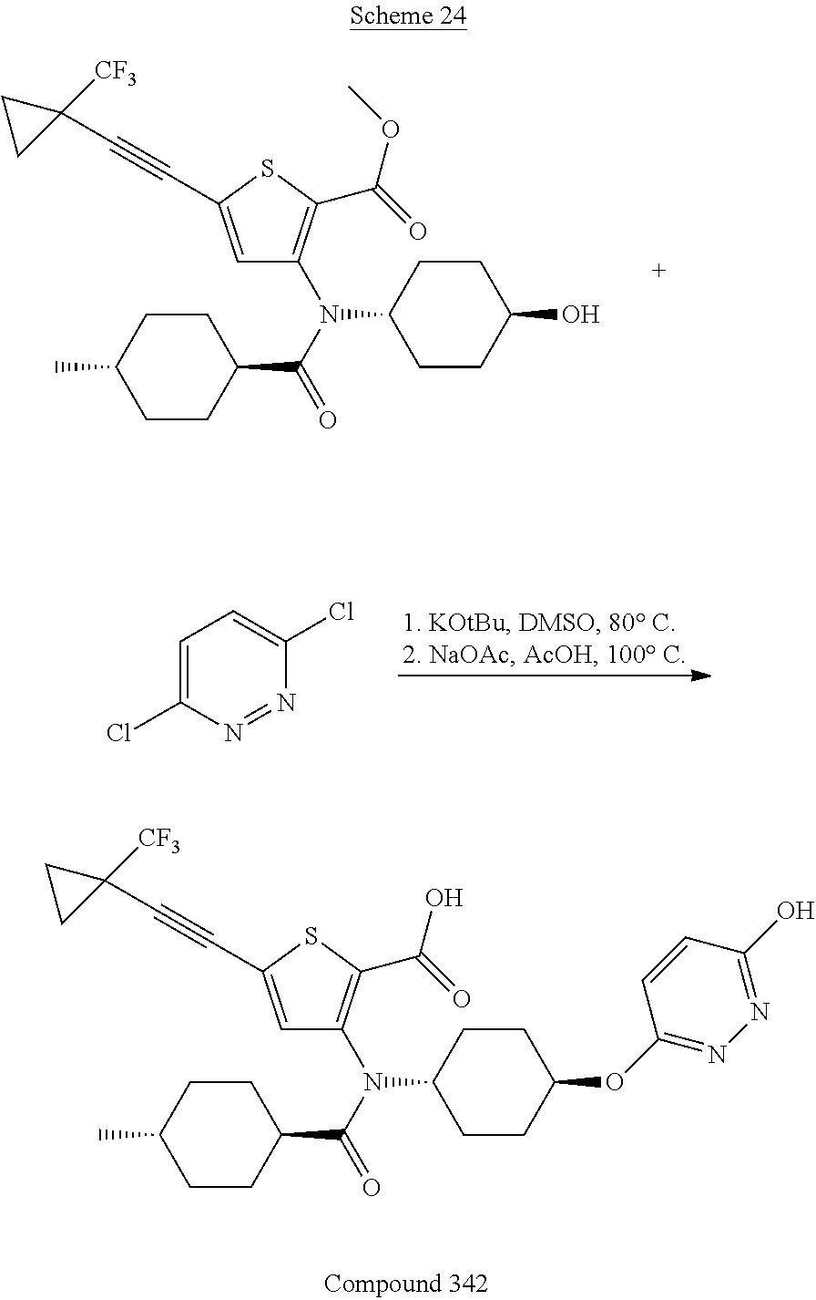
C1=C(C#CC2([CF3])CC2)SC(C(=O)OC)=C1N(C(=O)C1CCC(C)CC1)C1CCC(O)CC1.C1=C(Cl)N=NC(Cl)=C1.C1=C(C#CC2([CF3])CC2)SC(C(=O)O)=C1N(C(=O)C1CCC(C)CC1)C1CCC(OC2=NN=C(O)C=C2)CC1
